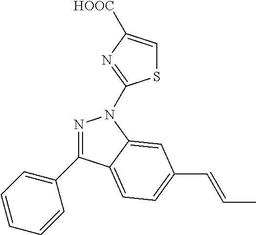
N1=C(C2=CC=CC=C2)C2=CC=C(C=CC)C=C2N1C1=NC([HOOC])=CS1
